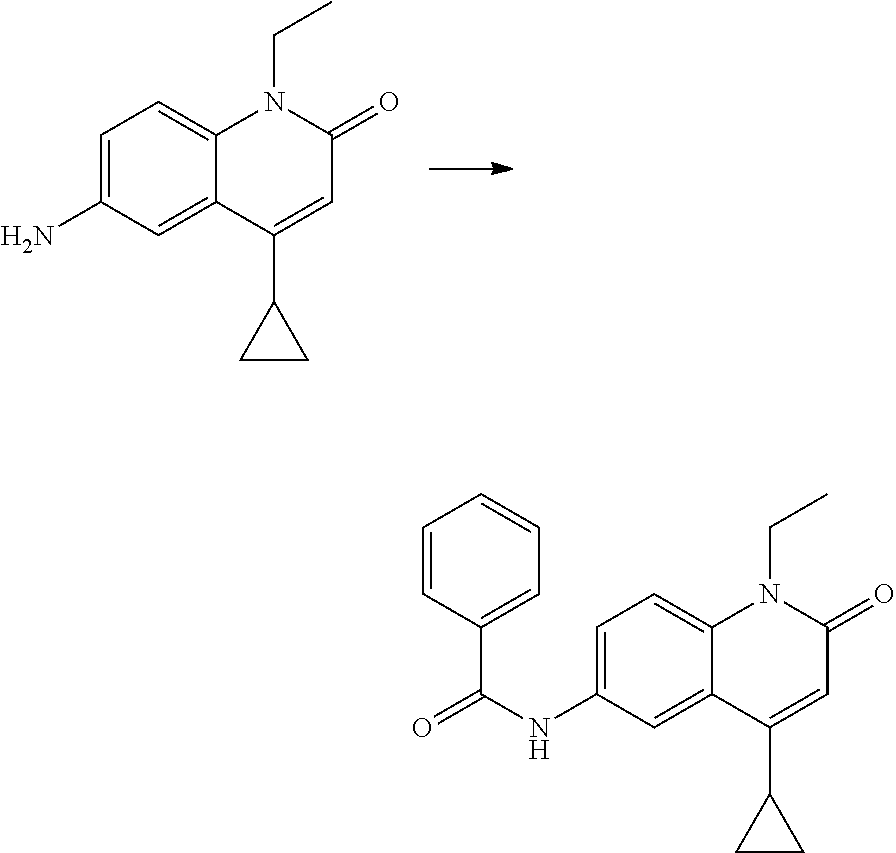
NC1=CC=C2C(=C1)C(C1CC1)=CC(=O)N2CC.C(NC1=CC=C2C(=C1)C(C1CC1)=CC(=O)N2CC)(C1=CC=CC=C1)=O
